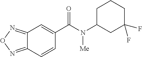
C1C(N([Me])C(=O)C2=CC3=NON=C3C=C2)CC(F)(F)CC1
